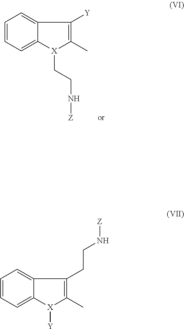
C12=CC=CC=C1[X](CCN[Z])C(C)=C2[Y].C12=CC=CC=C1[X]([Y])C(C)=C2CCN[Z]
